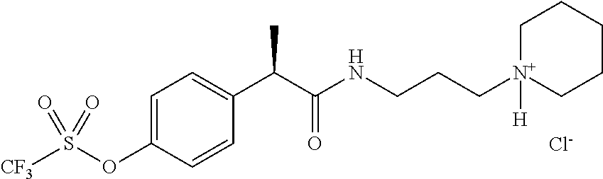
C1=CC(OS([CF3])(=O)=O)=CC=C1C(C(NCCC[N+]1([H])CCCCC1)=O)C.[Cl-]
